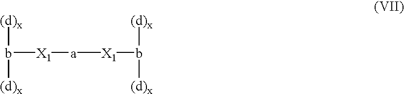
b([(d)x])([(d)x])[X1][a][X1]b([(d)x])[(d)x]
